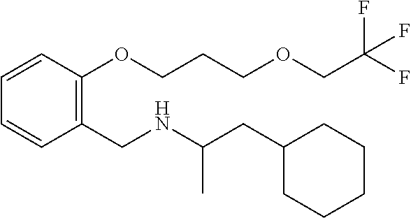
C1=CC=CC(CNC(CC2CCCCC2)C)=C1OCCCOCC(F)(F)F
